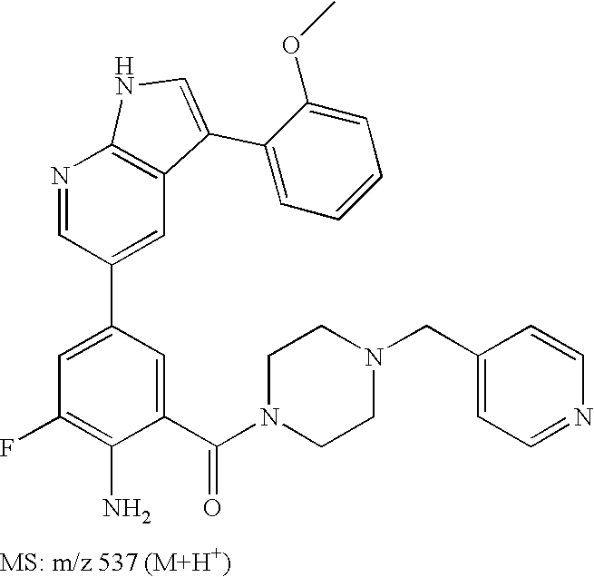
N1=CC(C2=CC(F)=C(N)C(C(N3CCN(CC4=CC=NC=C4)CC3)=O)=C2)=CC2=C1NC=C2C1=CC=CC=C1OC
